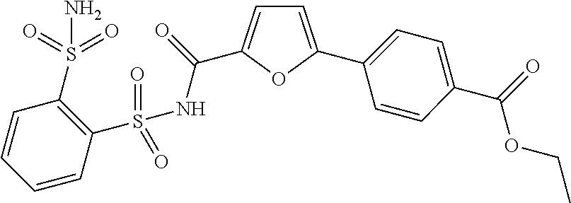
C1(S(N)(=O)=O)=C(S(NC(=O)C2=CC=C(C3=CC=C(C(OCC)=O)C=C3)O2)(=O)=O)C=CC=C1
